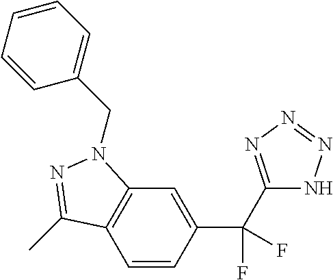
C1=CC(C(C2=NN=NN2)(F)F)=CC2=C1C(C)=NN2CC1=CC=CC=C1
